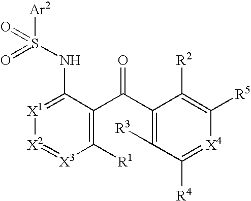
C1(C(C2=C([R3])C([R4])=[X4]C([R5])=C2[R2])=O)=C([R1])[X3]=[X2][X1]=C1NS(=O)([Ar2])=O
